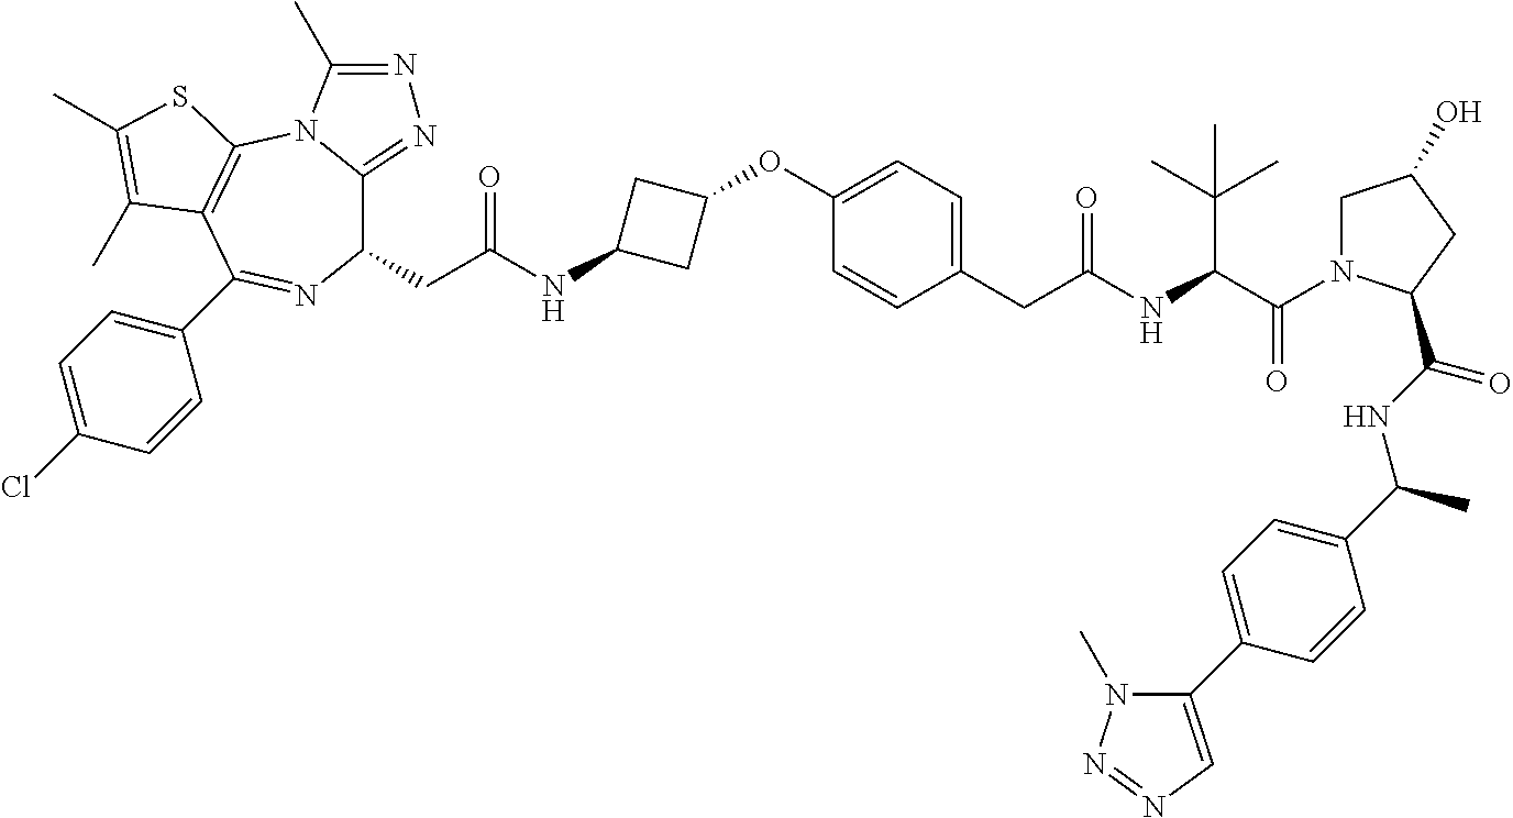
C1(CC(NC2CC(OC3=CC=C(CC(NC(C(=O)N4CC(O)CC4C(NC(C4=CC=C(C5=CN=NN5C)C=C4)C)=O)C(C)(C)C)=O)C=C3)C2)=O)C2=NN=C(C)N2C2=C(C(C3=CC=C(Cl)C=C3)=N1)C(C)=C(C)S2
